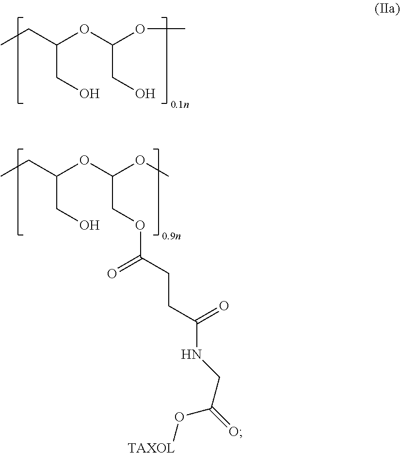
CCC(OC(OC)COC(CCC(NCC(=O)O[TAXOL])=O)=O)CO.CCC(OC(OC)CO)CO
